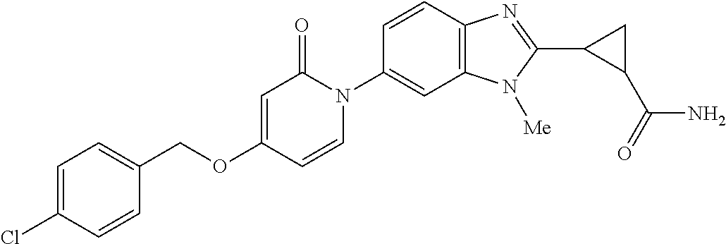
C1(COC2=CC(=O)N(C3=CC4=C(C=C3)N=C(C3C(C(=O)N)C3)N4[Me])C=C2)=CC=C(Cl)C=C1
